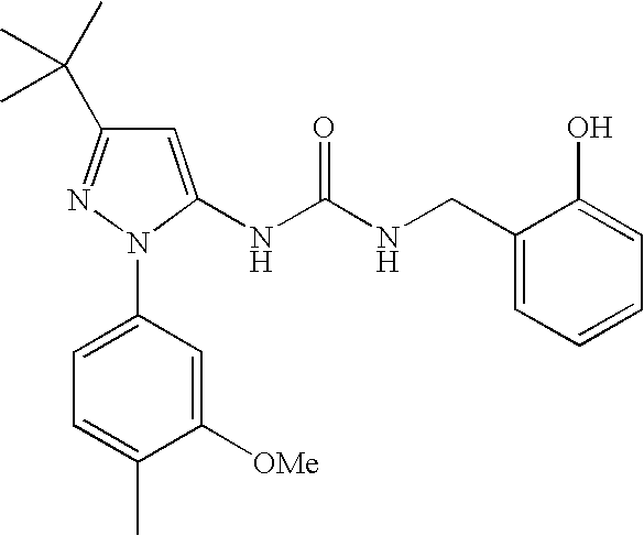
C1=C(N2C(NC(NCC3=CC=CC=C3O)=O)=CC(C(C)(C)C)=N2)C=C([OMe])C(C)=C1
